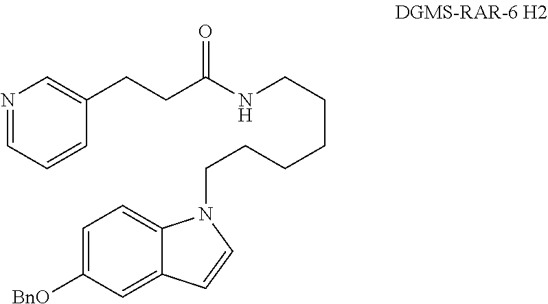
C1(CCC(=O)NCCCCCCN2C3=CC=C([BnO])C=C3C=C2)=CN=CC=C1
